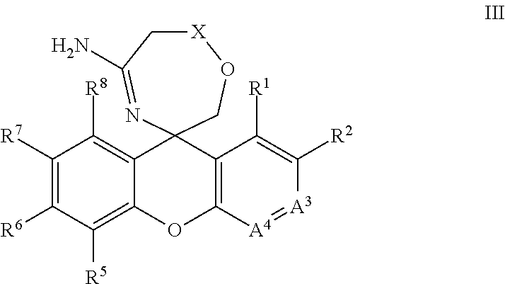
C1([R7])=C([R6])C([R5])=C2C(=C1[R8])C1(C3=C(O2)[A4]=[A3]C([R2])=C3[R1])CO[X]CC(N)=N1
